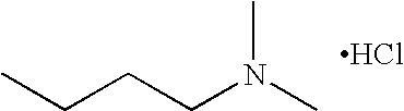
CN(C)CCCC.Cl
